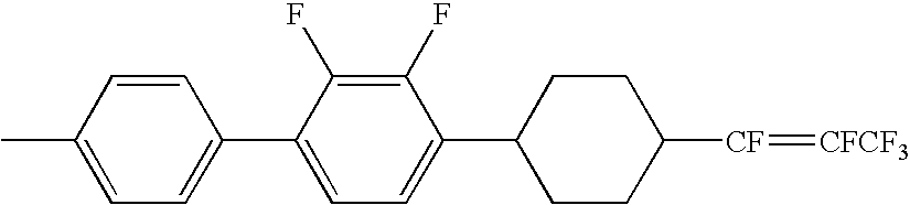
C1(C2CCC([CF]=[CFCF3])CC2)=CC=C(C2=CC=C(C)C=C2)C(F)=C1F
